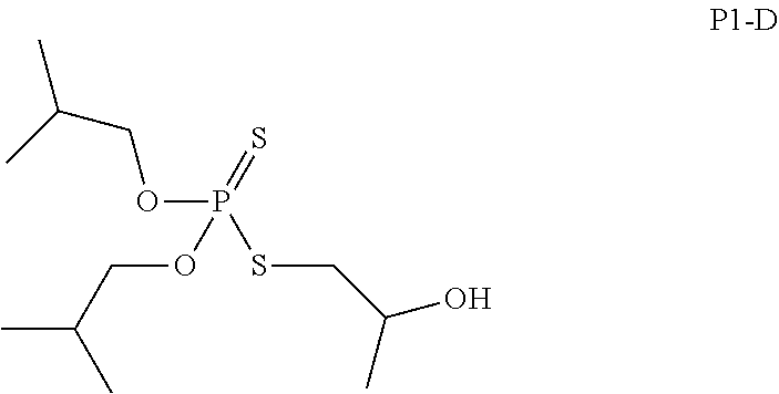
O(P(OCC(C)C)(=S)SCC(O)C)CC(C)C
